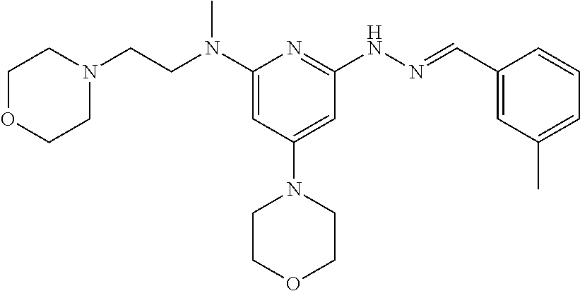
N(C1=CC(N2CCOCC2)=CC(NN=CC2=CC(C)=CC=C2)=N1)(CCN1CCOCC1)C
